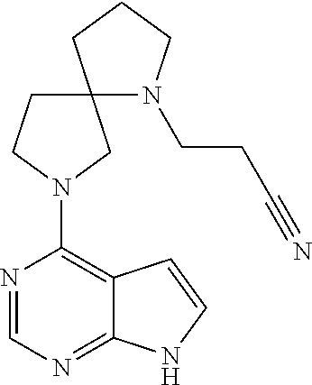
N1=CN=C2C(=C1N1CC3(N(CCC#N)CCC3)CC1)C=CN2
